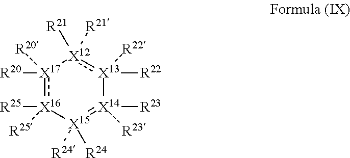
[X17]1([R20])([R20]):[X16]([R25])([R25])[X15]([R24])([R24])=[X14]([R23])([R23])[X13]([R22])([R22]):[X12]1([R21])[R21]
